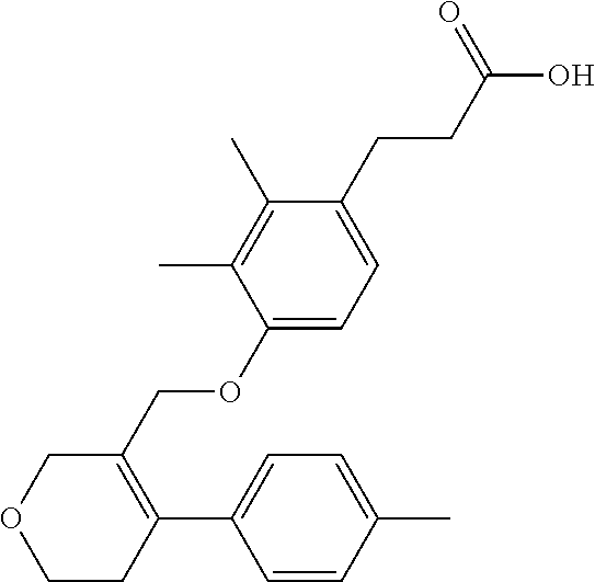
C1(C)=C(C)C(CCC(=O)O)=CC=C1OCC1=C(C2=CC=C(C)C=C2)CCOC1
